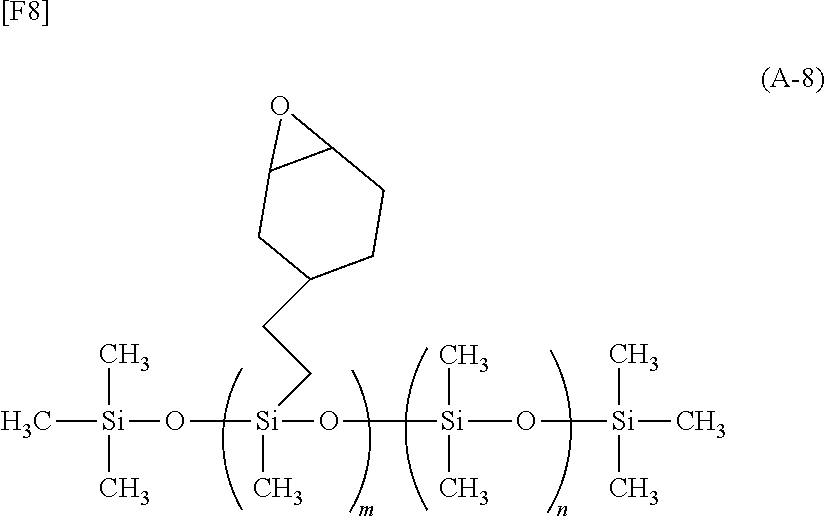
C[Si](C)(C)O[Si](O[Si](O[Si](C)(C)C)(C)C)(C)CCC1CCC2C(C1)O2.[[F8]]
